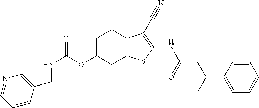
N(C(OC1CC2=C(CC1)C(C#N)=C(NC(CC(C1=CC=CC=C1)C)=O)S2)=O)CC1=CN=CC=C1
